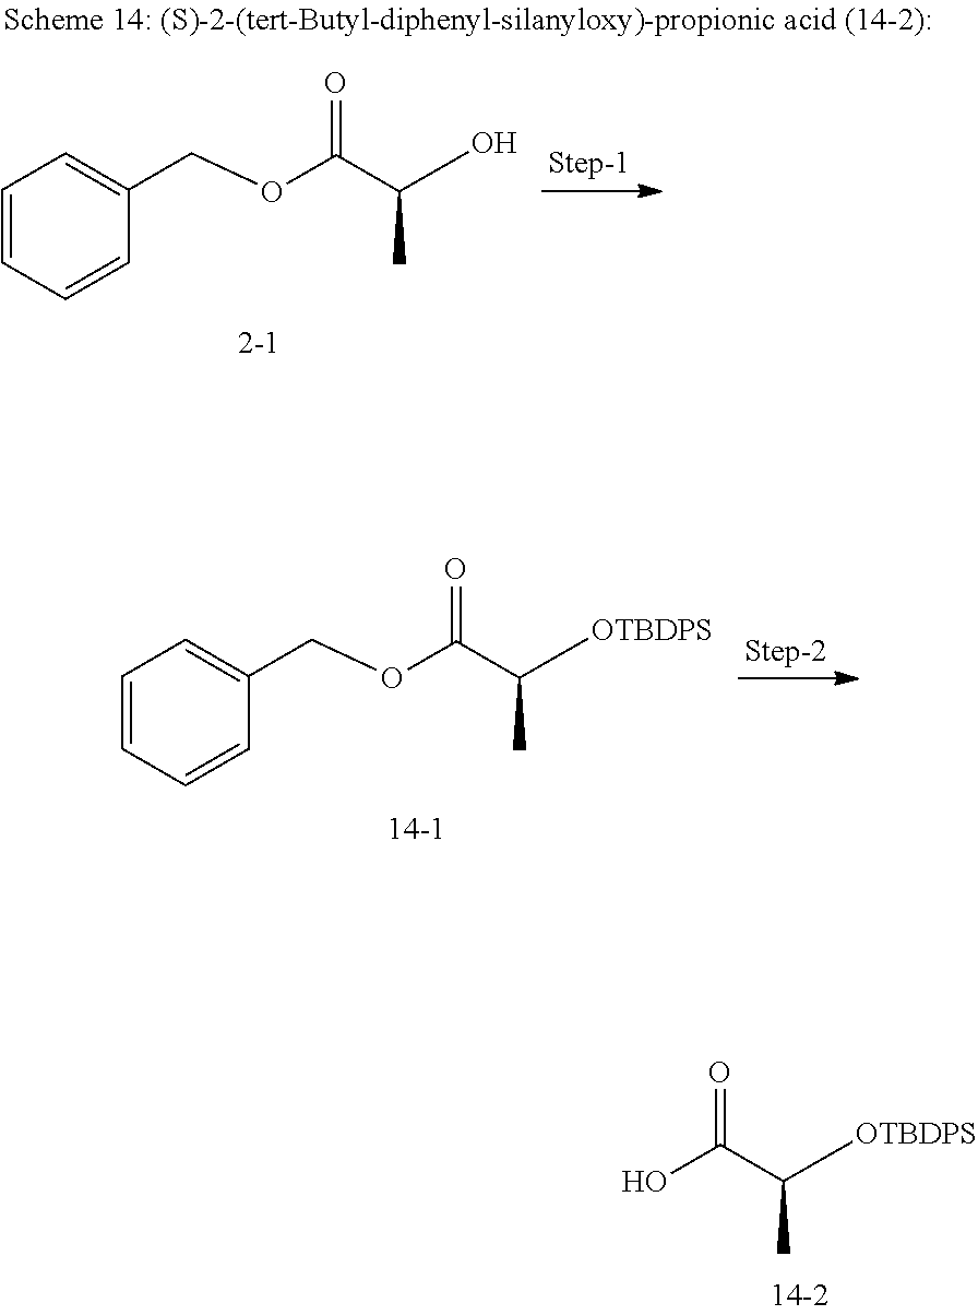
C1=CC=CC(COC(=O)C(C)[OTBDPS])=C1.OC(=O)C(C)[OTBDPS].C1=CC=CC(COC(=O)C(C)O)=C1
